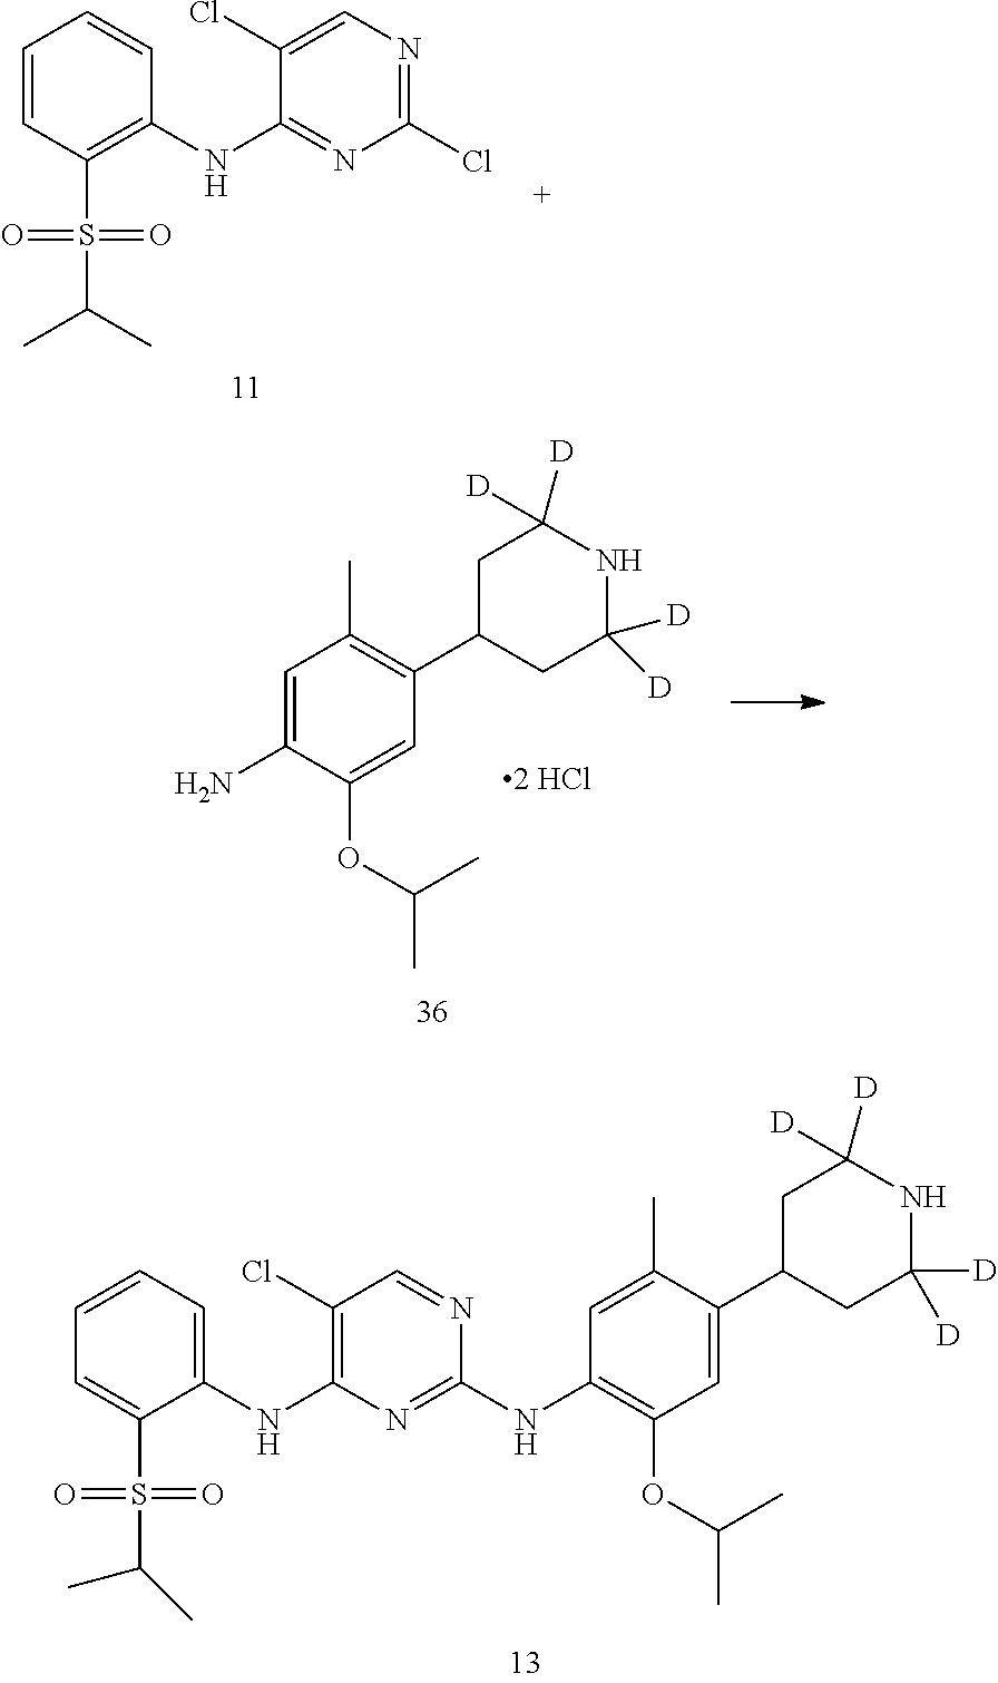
C1=CC(NC2=NC(Cl)=NC=C2Cl)=C(S(C(C)C)(=O)=O)C=C1.NC1=CC(C)=C(C2CC([D])([D])NC([D])([D])C2)C=C1OC(C)C.C1=CC=C(S(C(C)C)(=O)=O)C(NC2=C(Cl)C=NC(NC3=C(OC(C)C)C=C(C4CC([D])([D])NC([D])([D])C4)C(C)=C3)=N2)=C1
